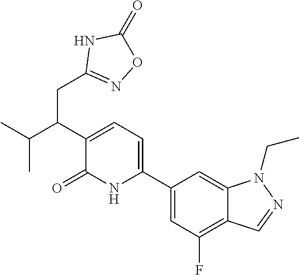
C1(C2=CC=C(C(C(C)C)CC3=NOC(=O)N3)C(=O)N2)=CC(F)=C2C(=C1)N(CC)N=C2
